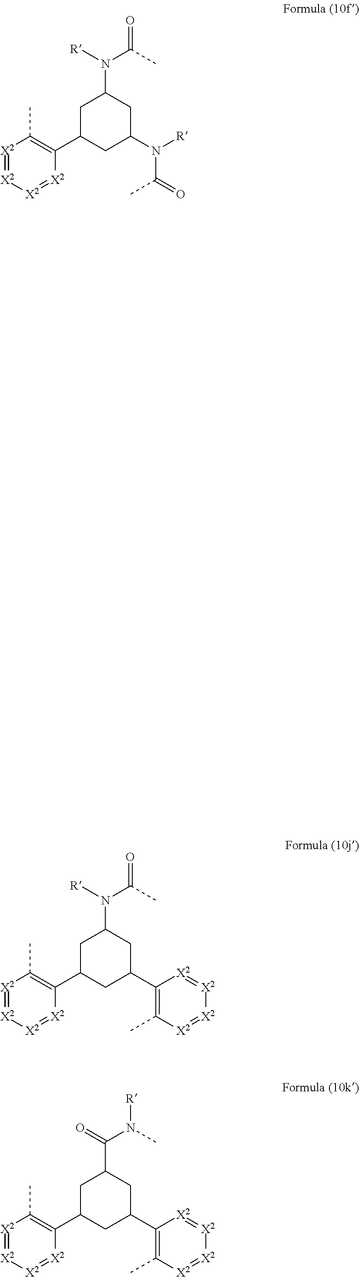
N(C(C)=O)(C1CC(N(C(=O)C)[R])CC(C2=C(C)[X2]=[X2][X2]=[X2]2)C1)[R].N(C(C)=O)(C1CC(C2=C(C)[X2]=[X2][X2]=[X2]2)CC(C2=C(C)[X2]=[X2][X2]=[X2]2)C1)[R].C(N(C)[R])(C1CC(C2=C(C)[X2]=[X2][X2]=[X2]2)CC(C2=C(C)[X2]=[X2][X2]=[X2]2)C1)=O
